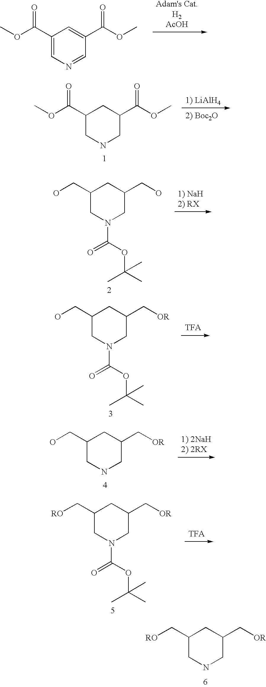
C1(C(OC)=O)=CN=CC(C(OC)=O)=C1.C1(C(OC)=O)CNCC(C(OC)=O)C1.C1(CO)CN(C(OC(C)(C)C)=O)CC(CO)C1.C1(CO)CN(C(OC(C)(C)C)=O)CC(C[OR])C1.C1(CO)CNCC(C[OR])C1.C1(C[RO])CN(C(OC(C)(C)C)=O)CC(C[OR])C1.C1(C[RO])CNCC(C[OR])C1
